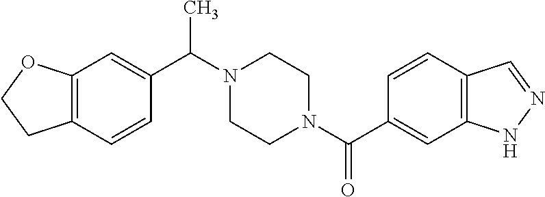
C12=C(C=CC(C(N3CCN(C(C4=CC5=C(C=C4)C=NN5)=O)CC3)C)=C1)CCO2
